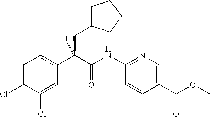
C1=C(Cl)C(Cl)=CC(C(C(NC2=NC=C(C(OC)=O)C=C2)=O)(CC2CCCC2)[H])=C1
